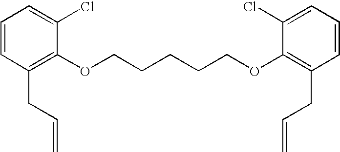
C1=CC(CC=C)=C(OCCCCCOC2=C(CC=C)C=CC=C2Cl)C(Cl)=C1
